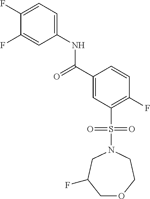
C(C1=CC(S(N2CCOCC(F)C2)(=O)=O)=C(F)C=C1)(=O)NC1=CC=C(F)C(F)=C1
